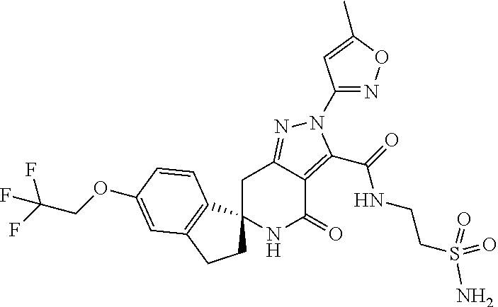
C1C2=NN(C3=NOC(C)=C3)C(C(=O)NCCS(N)(=O)=O)=C2C(=O)NC12CCC1=C2C=CC(OCC(F)(F)F)=C1
